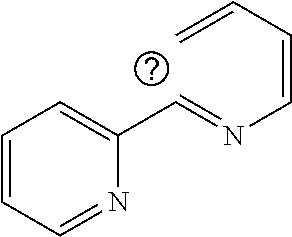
C1=CC=NC(C=NC=CC=C)=C1
